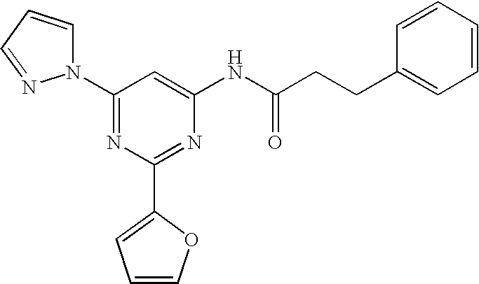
C1(N2C=CC=N2)=NC(C2=CC=CO2)=NC(NC(CCC2=CC=CC=C2)=O)=C1
